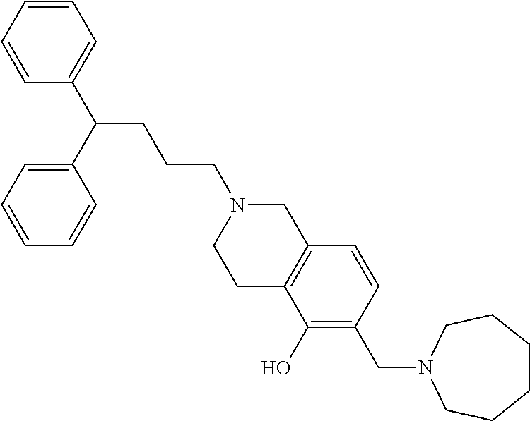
C1=CC=CC(C(C2=CC=CC=C2)CCCN2CCC3=C(C2)C=CC(CN2CCCCCC2)=C3O)=C1
